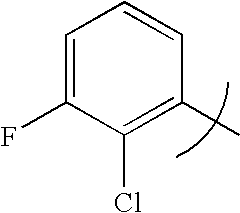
C1=C(F)C(Cl)=C(C)C=C1
